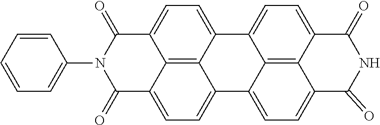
C12=CC=C3C4=CC=C5C(=O)N(C6=CC=CC=C6)C(=O)C6=CC=C(C4=C56)C4=CC=C(C(=O)NC1=O)C2=C34
